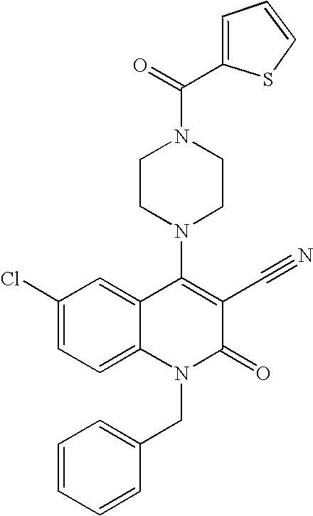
C1(Cl)=CC=C2C(=C1)C(N1CCN(C(=O)C3=CC=CS3)CC1)=C(C#N)C(=O)N2CC1=CC=CC=C1
